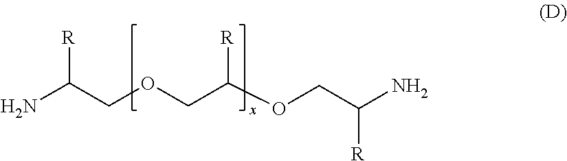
[R]C(COCC(OCC(N)[R])[R])N
